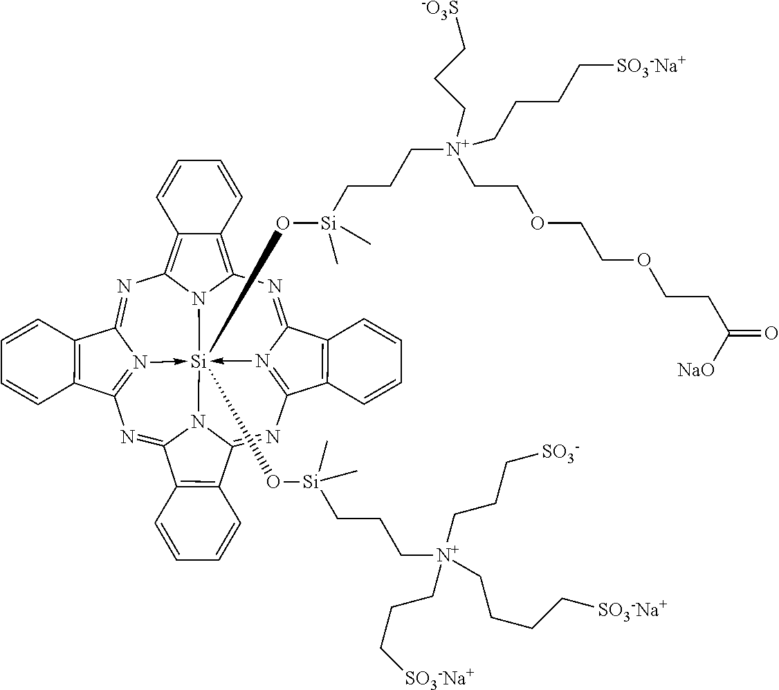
N1=C2N3->[Si]45(O[Si](CCC[N+](CCC[SO3-Na+])(CCCC[SO3-Na+])CCC[SO3-])(C)C)(O[Si](C)(CCC[N+](CCC[-O3S])(CCOCCOCCC([NaO])=O)CCCC[SO3-Na+])C)-N6=C(N=C7N4C(=NC=3C3=C2C=CC=C3)C2=C7C=CC=C2)C2=C(C6=NC3=C4C(=C1N35)C=CC=C4)C=CC=C2
